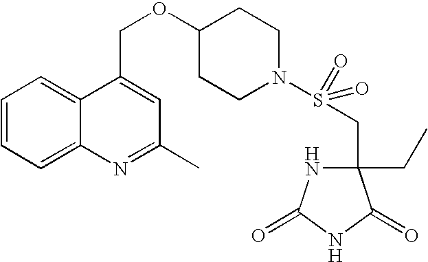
C1=CC=C2C(=C1)C(COC1CCN(S(CC3(CC)NC(=O)NC3=O)(=O)=O)CC1)=CC(C)=N2
